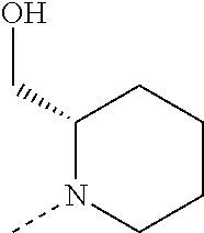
C1(CO)N(C)CCCC1
